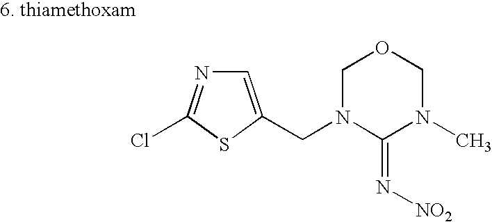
N1=C(Cl)SC(CN2C(=N[NO2])N(C)COC2)=C1
